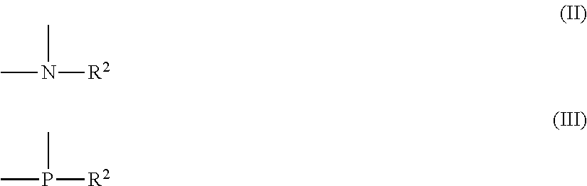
CN([R2])C.CP([R2])C
